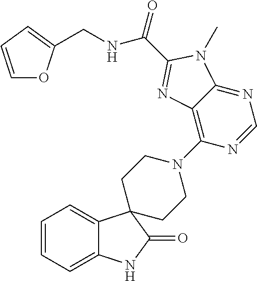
C1=CC=C2C(=C1)C1(C(=O)N2)CCN(C2=C3C(=NC=N2)N(C)C(C(NCC2=CC=CO2)=O)=N3)CC1
